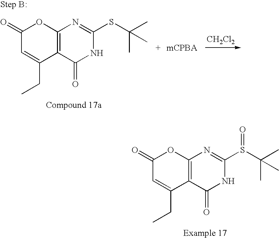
[CH2Cl2].C12=C(C(=O)NC(SC(C)(C)C)=N1)C(CC)=CC(=O)O2.C12=C(C(=O)NC(S(C(C)(C)C)=O)=N1)C(CC)=CC(=O)O2
